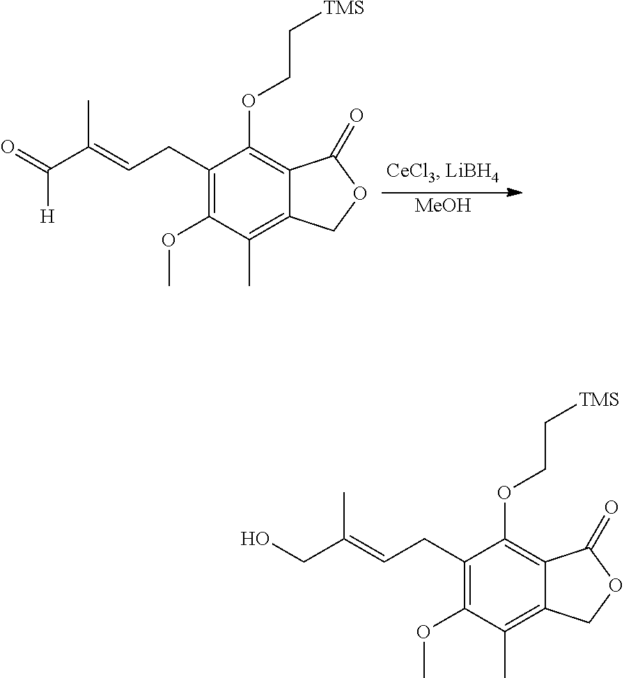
[MeOH].C(=CCC1=C(OC)C(C)=C2C(=C1OCC[TMS])C(=O)OC2)(C(=O)[H])C.C(=CCC1=C(OC)C(C)=C2C(=C1OCC[TMS])C(=O)OC2)(CO)C
